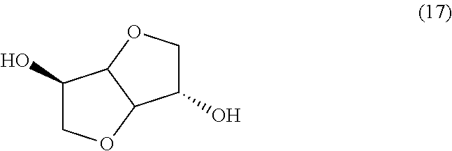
C1(O)COC2C1OCC2O
